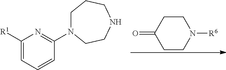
C1CC(=O)CCN1[R6].C1N(C2=NC([R1])=CC=C2)CCNCC1
